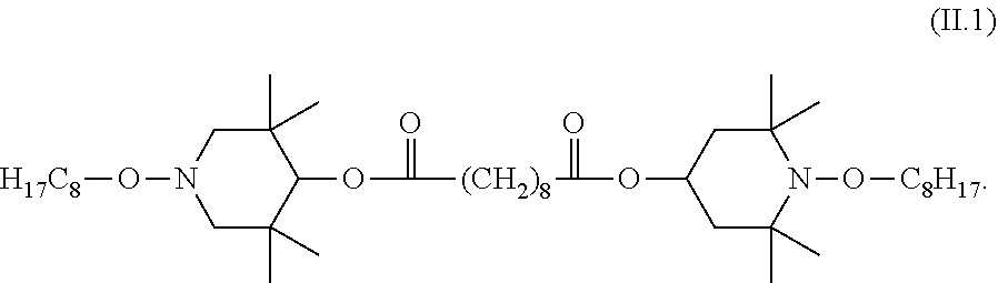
[H17C8]ON1CC(C)(C)C(OC(=O)[(CH2)8]C(=O)OC2CC(C)(C)N(O[C8H17])C(C)(C)C2)C(C)(C)C1
